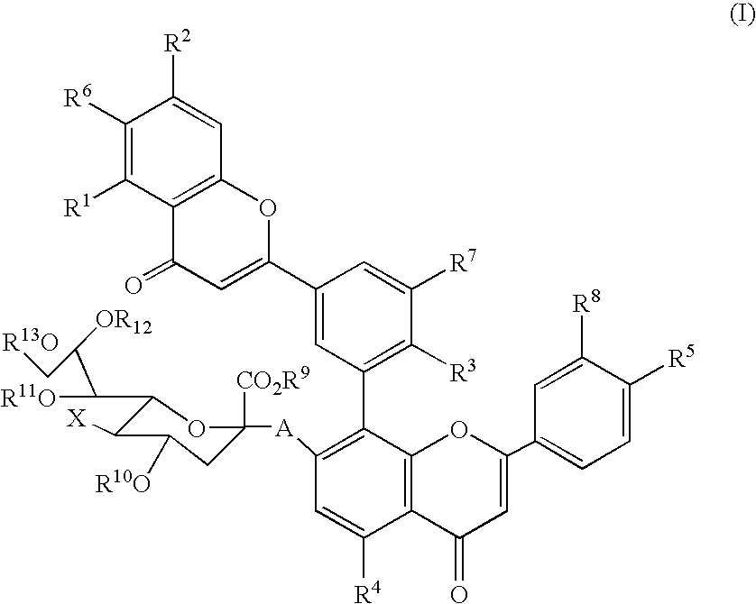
C1([R6])=C([R1])C2=C(C=C1[R2])OC(C1=CC(C3=C([A]C4([CO2R9])CC([R10O])C([X])C(C([R11O])C([OR12])C[R13O])O4)C=C([R4])C4=C3OC(C3=CC=C([R5])C([R8])=C3)=CC4=O)=C([R3])C([R7])=C1)=CC2=O
